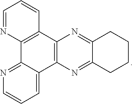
C12=NC3=C(N=C1CCCC2)C1=CC=CN=C1C1=C3C=CC=N1
